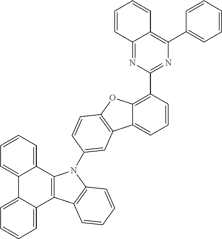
C12=CC=CC(C3=NC(C4=CC=CC=C4)=C4C(=N3)C=CC=C4)=C1OC1=C2C=C(N2C3=C(C4=CC=CC=C4C4=CC=CC=C34)C3=C2C=CC=C3)C=C1
